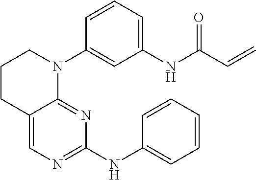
N1(C2=CC(NC(C=C)=O)=CC=C2)C2=NC(NC3=CC=CC=C3)=NC=C2CCC1
